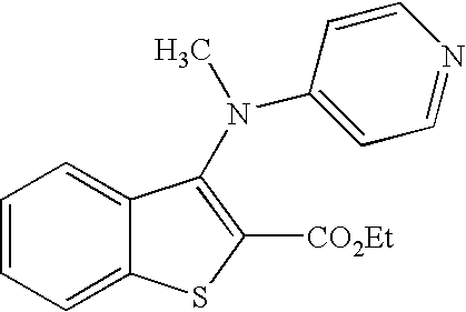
C1=CC=C2C(=C1)SC([CO2Et])=C2N(C)C1=CC=NC=C1
